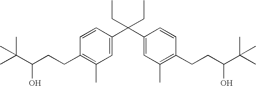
C1=CC(C(C2=CC(C)=C(CCC(C(C)(C)C)O)C=C2)(CC)CC)=CC(C)=C1CCC(C(C)(C)C)O
